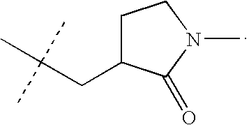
C1C(CC(C)(C)C)C(=O)N(C)C1
